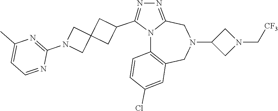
N12C3=C(CN(C4CN(C[CF3])C4)CC1=NN=C2C1CC2(C1)CN(C1=NC(C)=CC=N1)C2)C=C(Cl)C=C3
